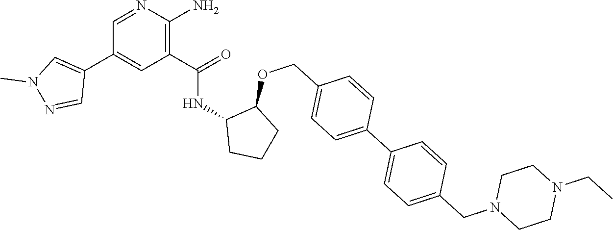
C1=NC(N)=C(C(=O)NC2CCCC2OCC2=CC=C(C3=CC=C(CN4CCN(CC)CC4)C=C3)C=C2)C=C1C1=CN(C)N=C1
